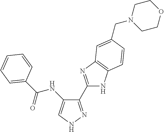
C(=O)(NC1=CNN=C1C1=NC2=C(N1)C=CC(CN1CCOCC1)=C2)C1=CC=CC=C1
